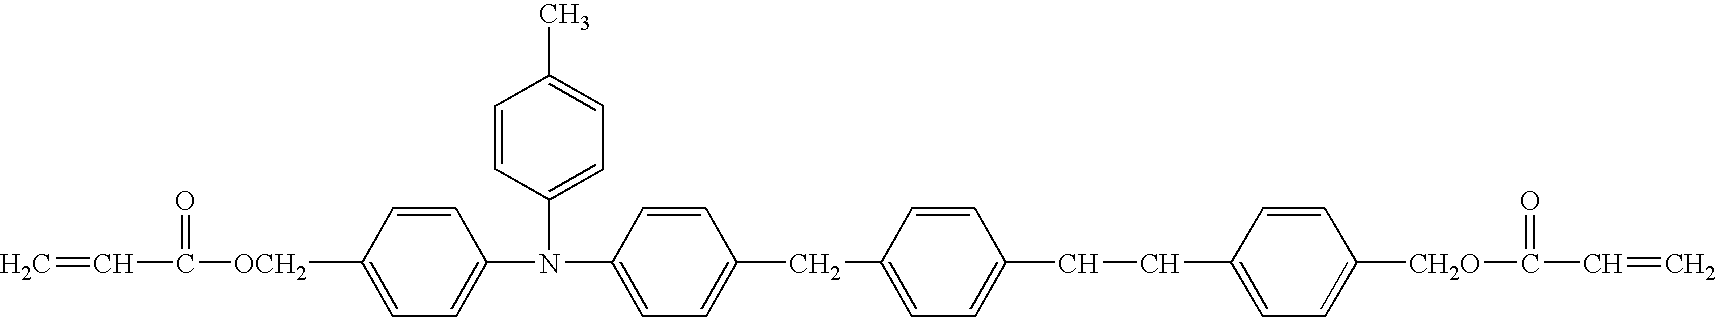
N(C1=CC=C(CC2=CC=C(CCC3=CC=C([CH2O]C(=O)C=C)C=C3)C=C2)C=C1)(C1=CC=C(C)C=C1)C1=CC=C([OCH2]C(=O)C=C)C=C1
